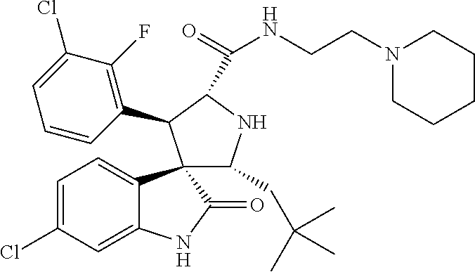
C1=C(Cl)C=C2C(=C1)C1(C(=O)N2)C(CC(C)(C)C)NC(C(=O)NCCN2CCCCC2)C1C1=C(F)C(Cl)=CC=C1
